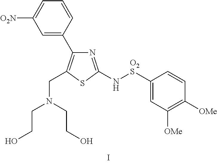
C1=CC(C2=C(CN(CCO)CCO)SC(N[O2S]C3=CC([OMe])=C([OMe])C=C3)=N2)=CC([O2N])=C1
